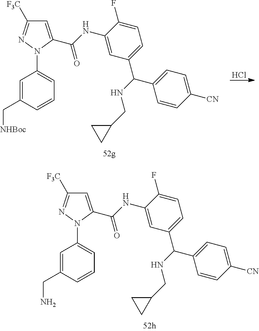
C1=C(CN)C=CC=C1N1N=C([F3C])C=C1C(NC1=CC(C(C2=CC=C([CN])C=C2)NCC2CC2)=CC=C1F)=O.Cl.C1=C(C[NHBoc])C=CC=C1N1N=C([F3C])C=C1C(NC1=CC(C(C2=CC=C([CN])C=C2)NCC2CC2)=CC=C1F)=O
